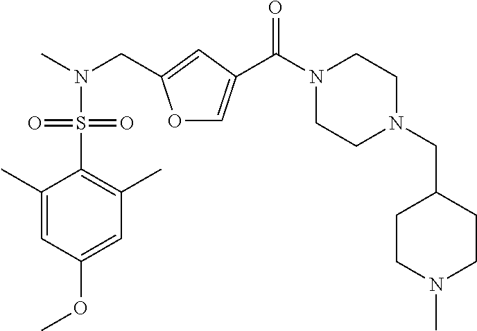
CN(CC1=CC(C(N2CCN(CC3CCN(C)CC3)CC2)=O)=CO1)S(=O)(=O)C1=C(C)C=C(OC)C=C1C
